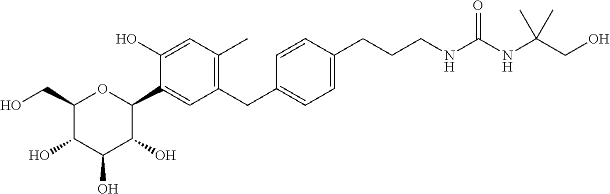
C1(CO)C(O)C(O)C(O)C(C2=CC(CC3=CC=C(CCCNC(NC(CO)(C)C)=O)C=C3)=C(C)C=C2O)O1
